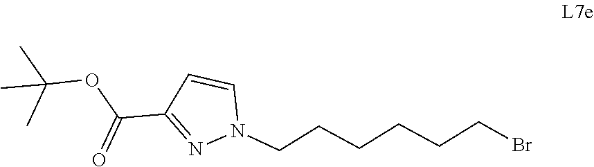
C1(C(=O)OC(C)(C)C)=NN(CCCCCCBr)C=C1
